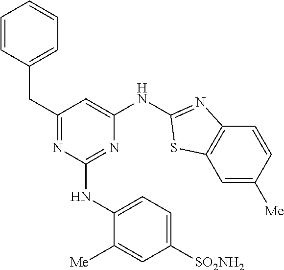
C1=C([Me])C=CC2=C1SC(NC1=CC(CC3=CC=CC=C3)=NC(NC3=CC=C([SO2NH2])C=C3[Me])=N1)=N2
